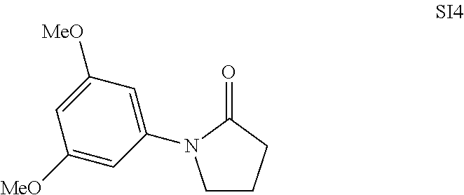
C1CCC(=O)N1C1=CC([MeO])=CC([MeO])=C1
